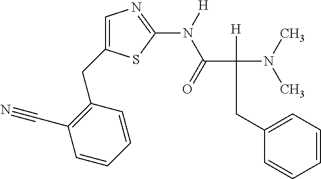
C1=C(CC2=C(C#N)C=CC=C2)SC(N([H])C(=O)C([H])(N(C)C)CC2=CC=CC=C2)=N1
